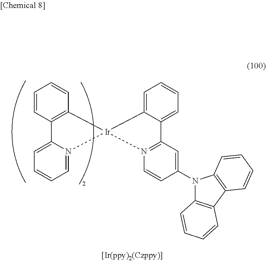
C12=C(C=CC=C1)[Ir]1(N3=CC=CC=C23)C2=CC=CC=C2C2=N1C=CC(N1C3=C(C4=C1C=CC=C4)C=CC=C3)=C2
